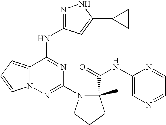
N1=C(NC2=NC(N3C(C(NC4=CN=CC=N4)=O)(C)CCC3)=NN3C2=CC=C3)C=C(C2CC2)N1
